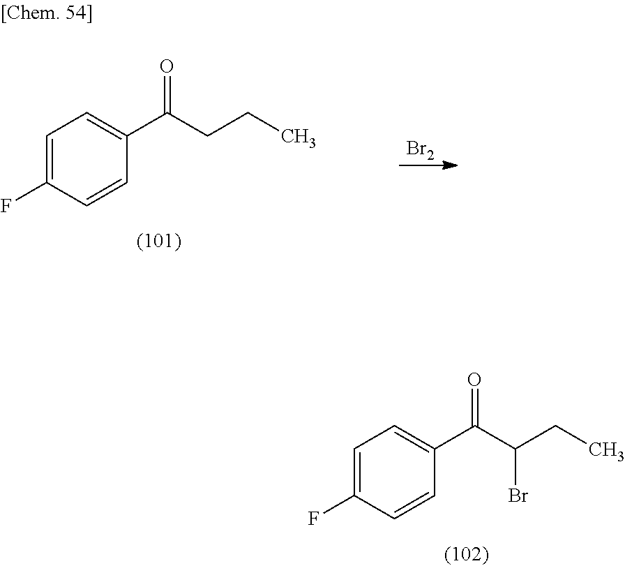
[Br2].C1=C(F)C=CC(C(CCC)=O)=C1.C1=C(F)C=CC(C(C(Br)CC)=O)=C1
